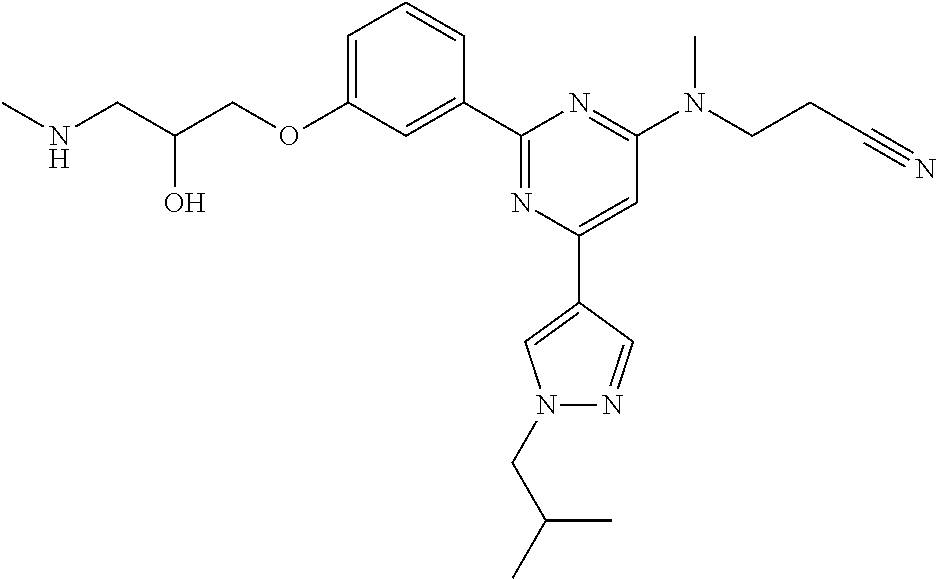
C1=C(OCC(CNC)O)C=C(C2=NC(C3=CN(CC(C)C)N=C3)=CC(N(CCC#N)C)=N2)C=C1
